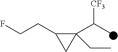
C1(C(C)[CF3])(CC)C(CCF)C1
